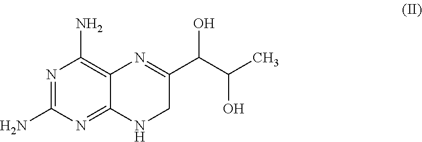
N1=C(N)N=C2C(=C1N)N=C(C(C(C)O)O)CN2
